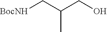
[BocNH]CC(CO)C
